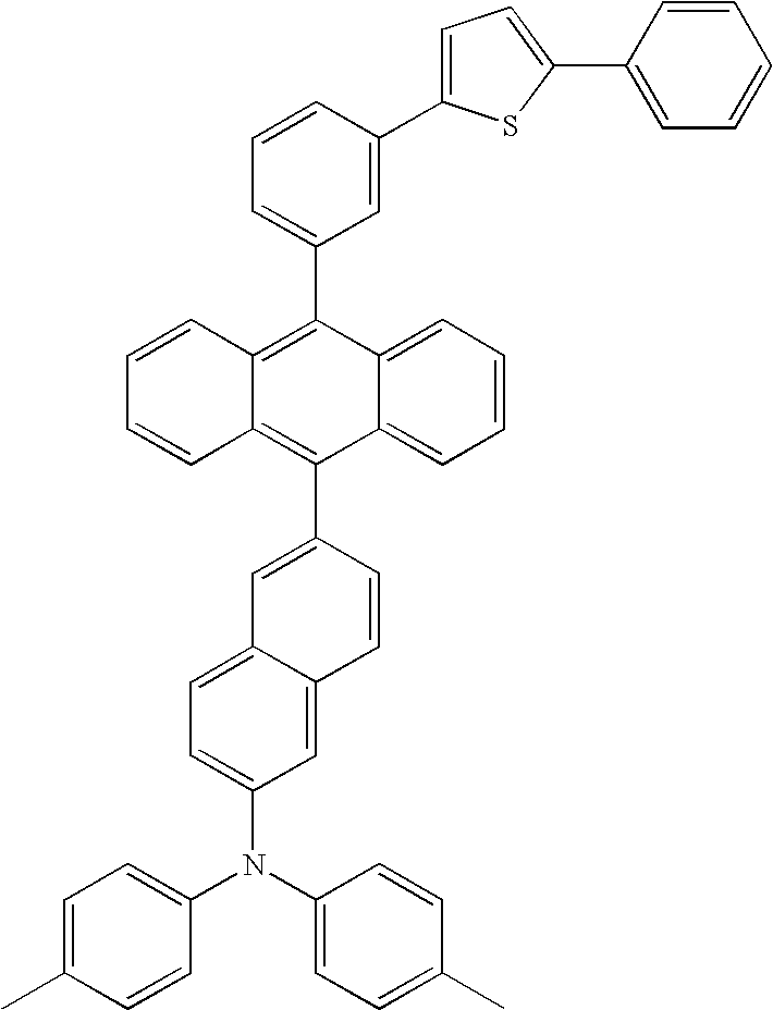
C12=CC=CC=C1C(C1=CC3=CC=C(N(C4=CC=C(C)C=C4)C4=CC=C(C)C=C4)C=C3C=C1)=C1C(=C2C2=CC=CC(C3=CC=C(C4=CC=CC=C4)S3)=C2)C=CC=C1
